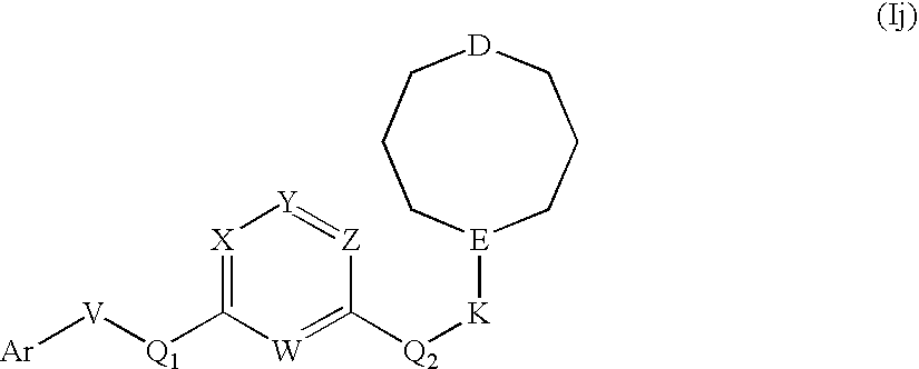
[Ar][V][Q1]C1=[X][Y]=[Z]C([Q2][K][E]2CCC[D]CCC2)=[W]1
